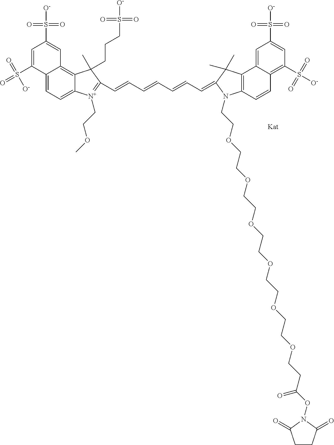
C12=CC=C3C(=C1C=C(S(=O)(=O)[O-])C=C2S(=O)(=O)[O-])C(CCCS(=O)(=O)[O-])(C)C(C=CC=CC=CC=C1C(C)(C)C2=C(C=CC4=C(S([O-])(=O)=O)C=C(S(=O)(=O)[O-])C=C42)N1CCOCCOCCOCCOCCOCCOCCC(=O)ON1C(=O)CCC1=O)=[N+]3CCOC
